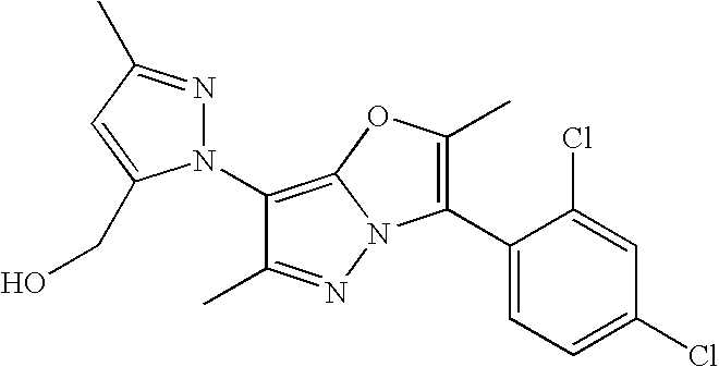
C1(N2N=C(C)C=C2CO)=C2N(N=C1C)C(C1=CC=C(Cl)C=C1Cl)=C(C)O2
